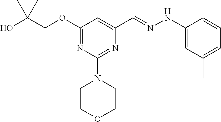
OC(COC1=NC(N2CCOCC2)=NC(C=NNC2=CC(C)=CC=C2)=C1)(C)C
